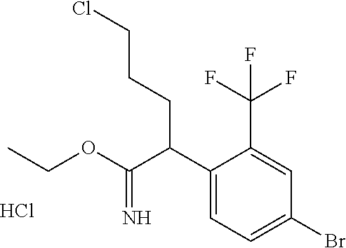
C1(C(C(OCC)=N)CCCCl)=CC=C(Br)C=C1C(F)(F)F.Cl
